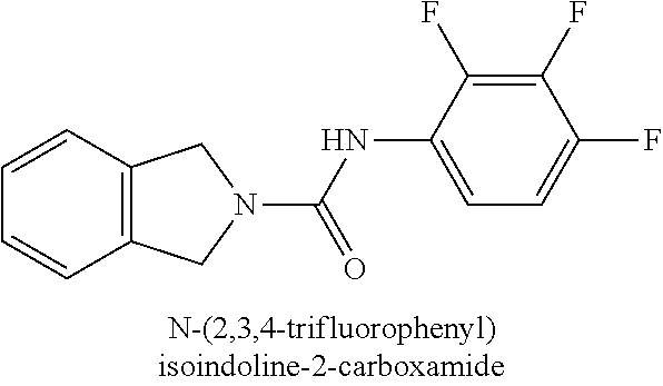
C(NC1=CC=C(F)C(F)=C1F)(=O)N1CC2=C(C=CC=C2)C1
